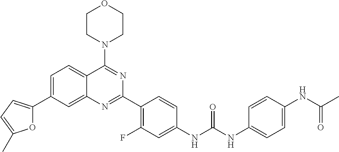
C1=C(C2=CC=C(C)O2)C=C2C(=C1)C(N1CCOCC1)=NC(C1=C(F)C=C(NC(NC3=CC=C(NC(C)=O)C=C3)=O)C=C1)=N2
